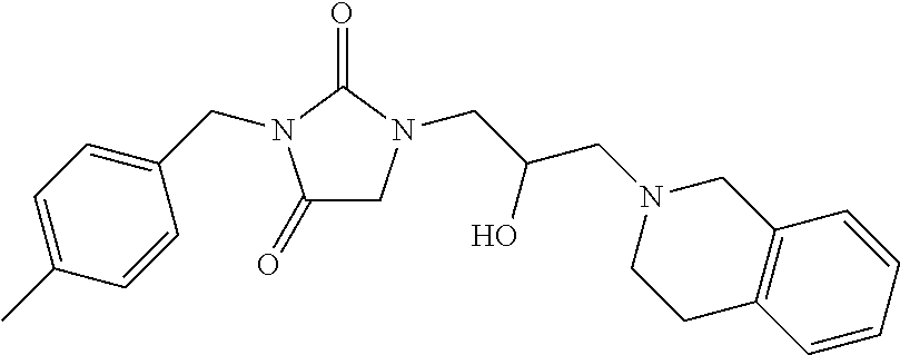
C(N1CC(=O)N(CC2=CC=C(C)C=C2)C1=O)C(CN1CCC2=C(C1)C=CC=C2)O
